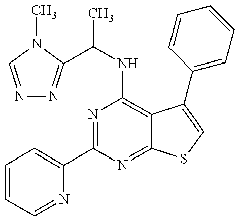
C1=CC=NC(C2=NC(NC(C)C3=NN=CN3C)=C3C(=N2)SC=C3C2=CC=CC=C2)=C1
